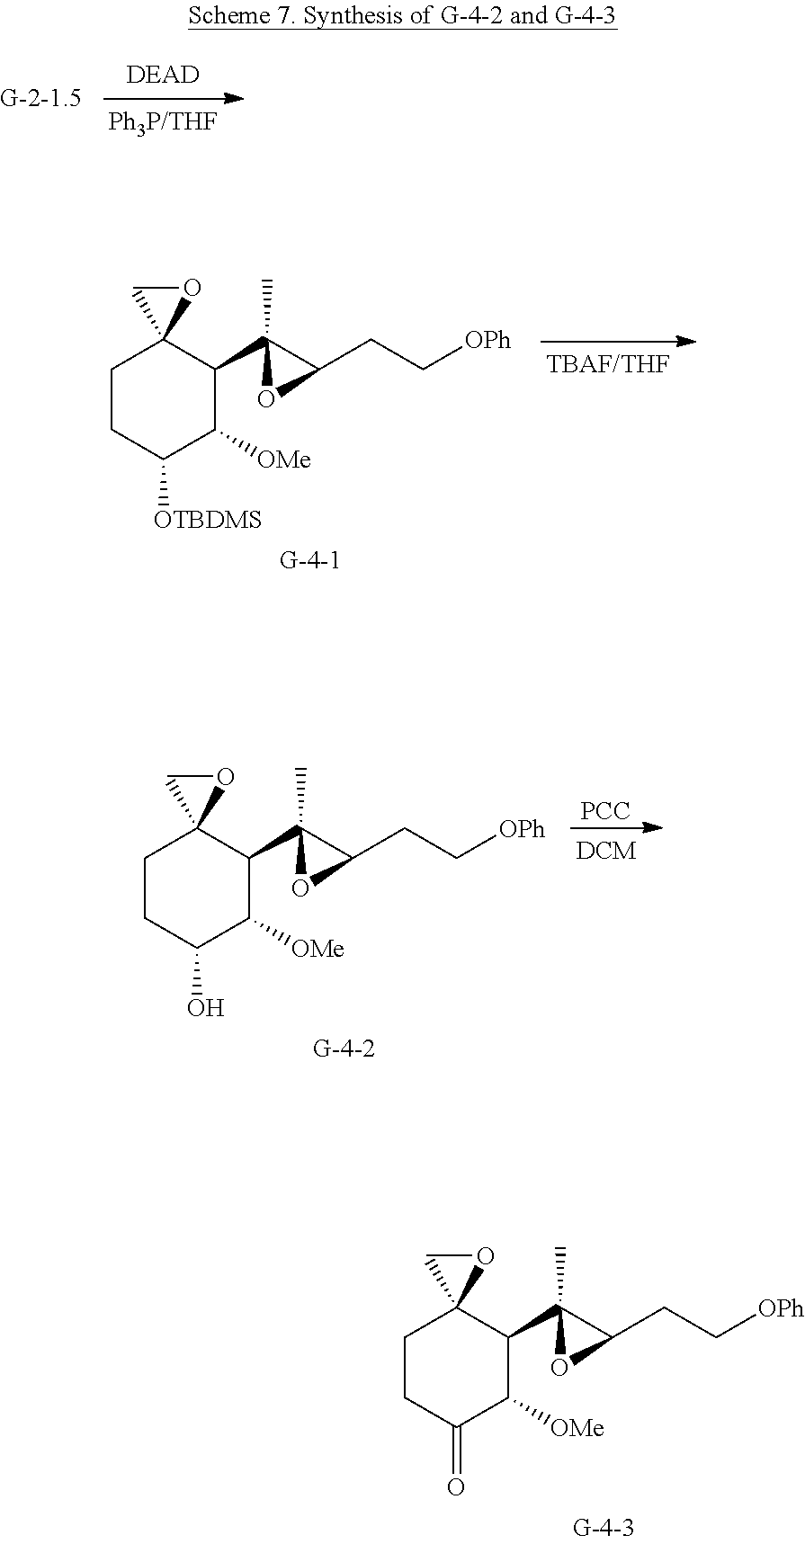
C1CC([OTBDMS])C([OMe])C(C2(C)C(CC[OPh])O2)C12OC2.[PCC].C1CC(O)C([OMe])C(C2(C)C(CC[OPh])O2)C12OC2.C1CC(=O)C([OMe])C(C2(C)C(CC[OPh])O2)C12OC2
